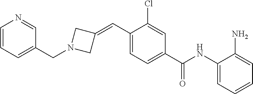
C1=CC=C(CN2CC(=CC3=CC=C(C(NC4=CC=CC=C4N)=O)C=C3Cl)C2)C=N1
